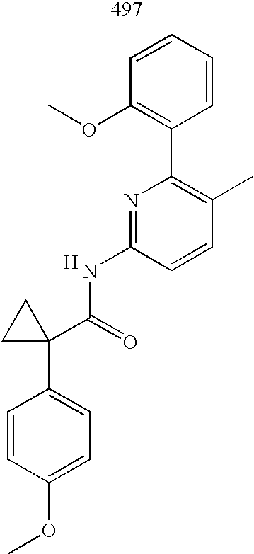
COC1=CC=C(C2(C(=O)NC3=NC(C4=C(OC)C=CC=C4)=C(C)C=C3)CC2)C=C1.[H]
